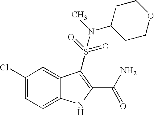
C1(Cl)=CC=C2C(=C1)C(S(=O)(=O)N(C)C1CCOCC1)=C(C(N)=O)N2
